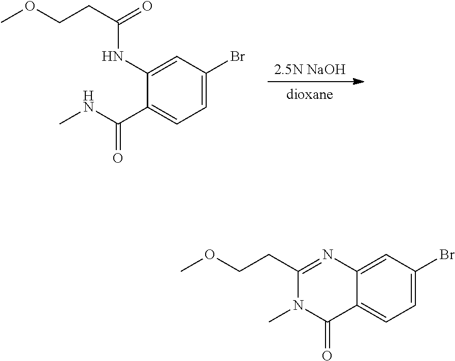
[2.5N NaOH].[dioxane].C1(C(NC)=O)=CC=C(Br)C=C1NC(CCOC)=O.C12=CC=C(Br)C=C1N=C(CCOC)N(C)C2=O
